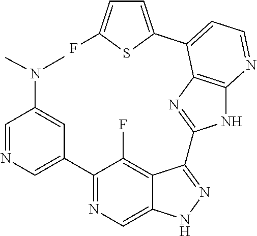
C1=NC=C(C2=NC=C3C(=C2F)C(C2=NC4=C(N2)N=CC=C4C2=CC=C(F)S2)=NN3)C=C1N(C)C
